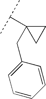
C1C(CC2=CC=CC=C2)(C(C)C)C1
